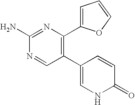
C1(N)=NC(C2=CC=CO2)=C(C2=CNC(=O)C=C2)C=N1
